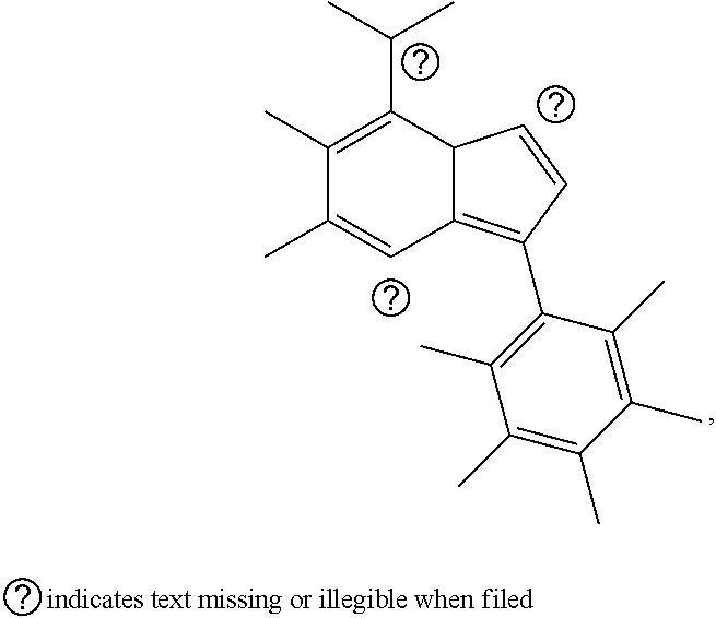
C1(C(C)C)=C(C)C(C)=CC2=C(C3=C(C)C(C)=C(C)C(C)=C3C)C=CC12
